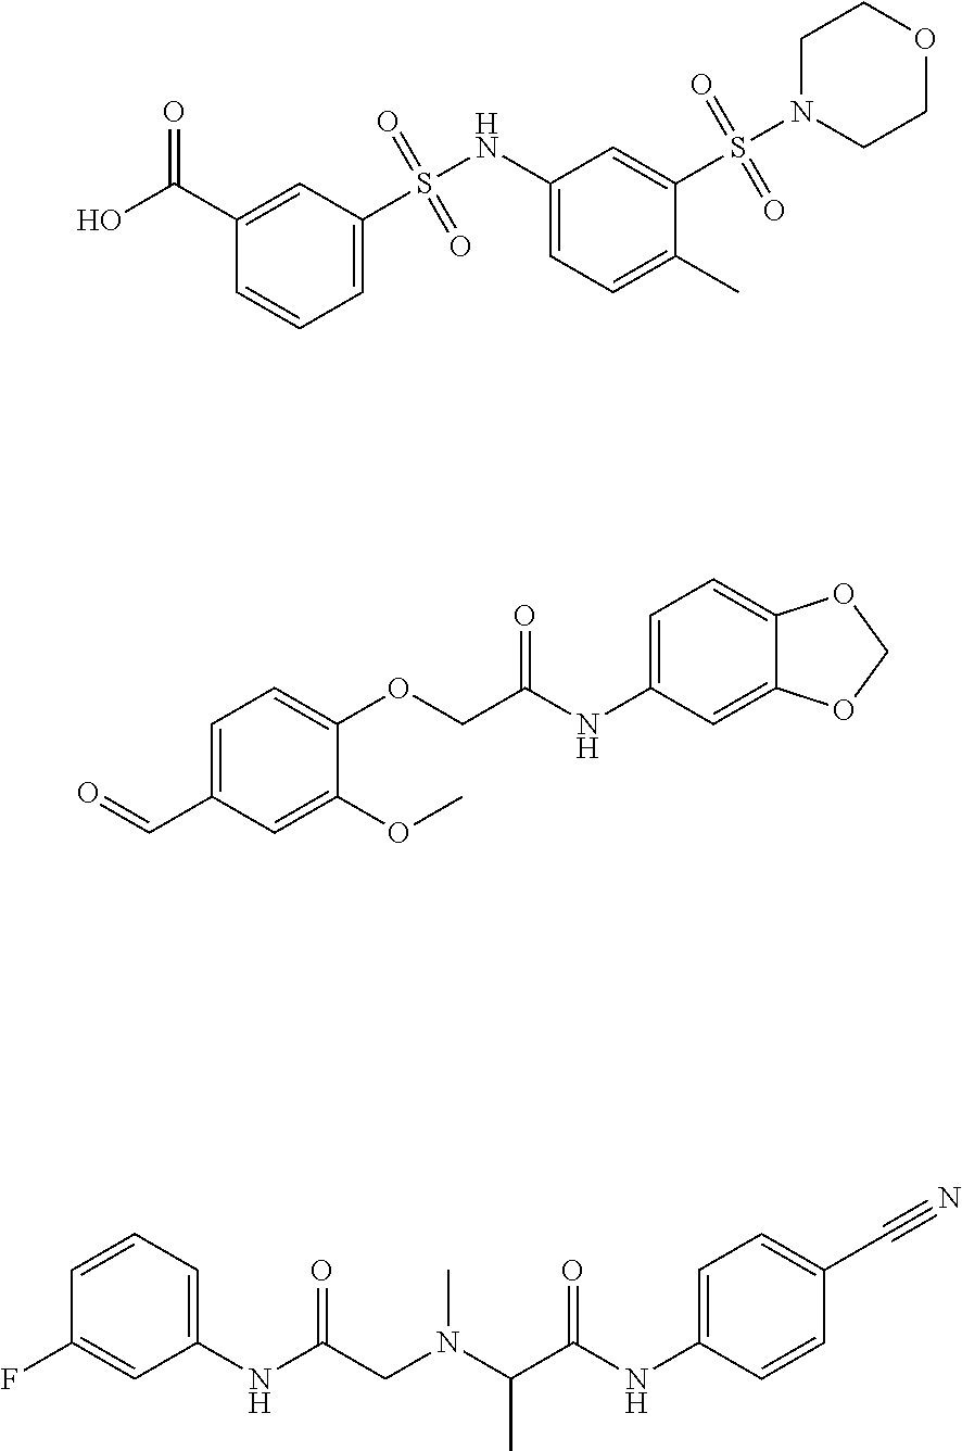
C1=C(S(=O)(=O)NC2=CC=C(C)C(S(=O)(=O)N3CCOCC3)=C2)C=C(C(=O)O)C=C1.C1=C(C=O)C=C(OC)C(OCC(=O)NC2=CC=C3C(=C2)OCO3)=C1.C1(NC(=O)CN(C)C(C)C(=O)NC2=CC=C(C#N)C=C2)=CC=CC(F)=C1
